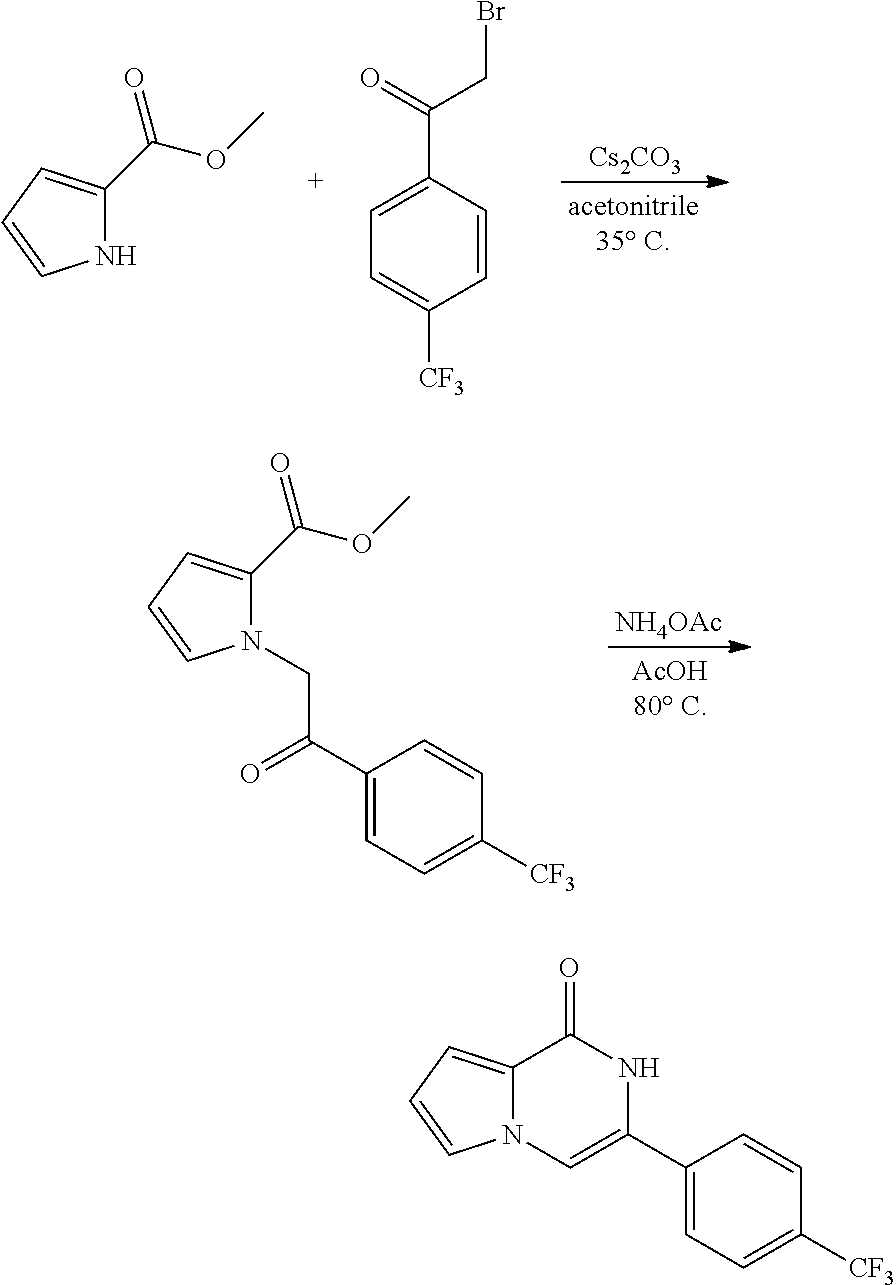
N1C(C(OC)=O)=CC=C1.C1=CC(C(=O)CBr)=CC=C1[CF3].[Cs2CO3].N1(CC(C2=CC=C([CF3])C=C2)=O)C(C(OC)=O)=CC=C1.[NH4OAc].C12=CC=CN1C=C(C1=CC=C([CF3])C=C1)NC2=O
